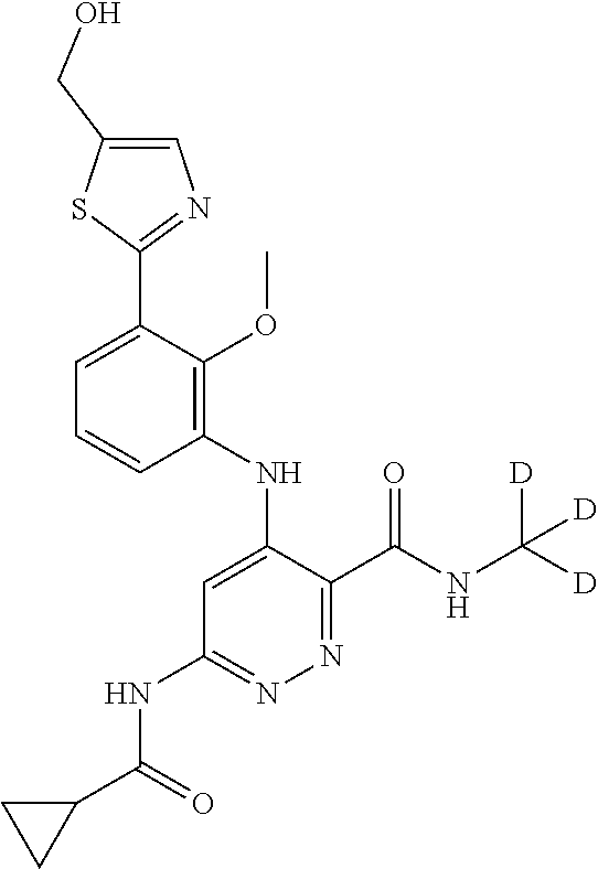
C1=C(C2=NC=C(CO)S2)C(OC)=C(NC2=CC(NC(C3CC3)=O)=NN=C2C(NC([D])([D])[D])=O)C=C1
